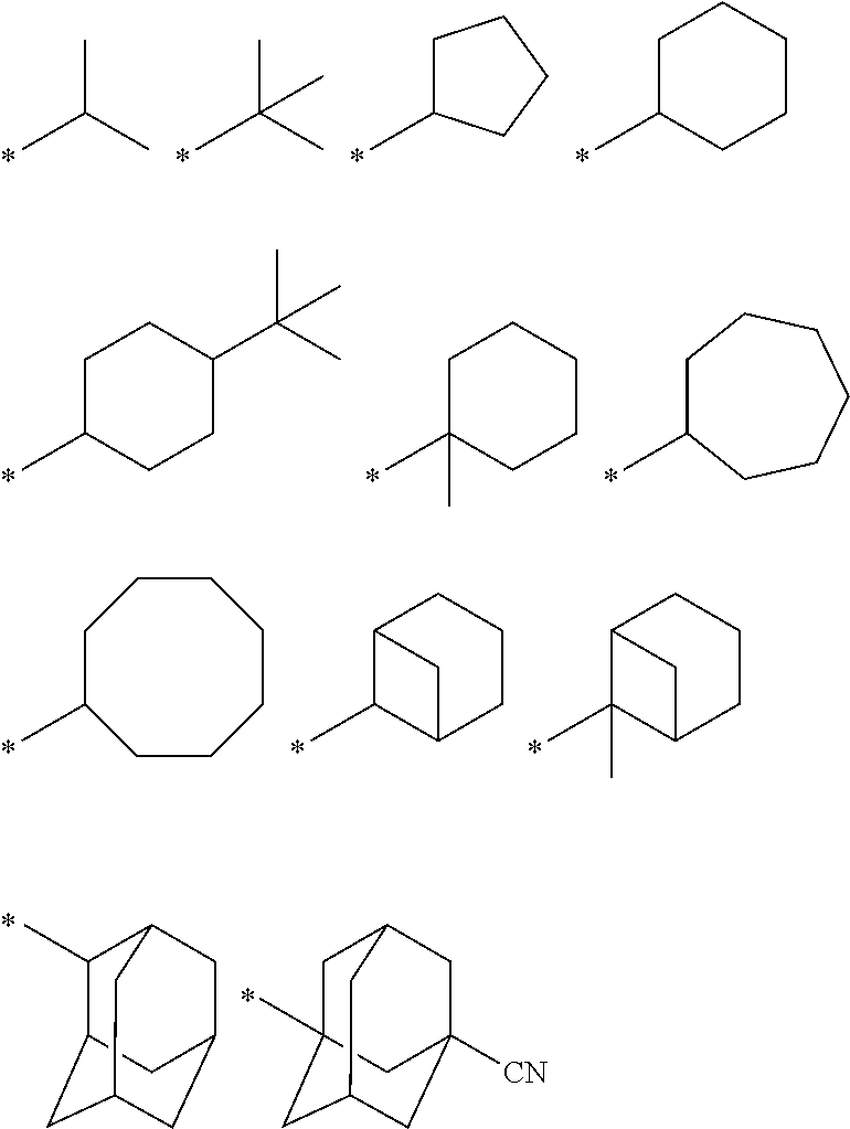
CC(C)C.CC(C)(C)C.C1C(C)CCC1.C1(C)CCCCC1.C1(C)CCC(C(C)(C)C)CC1.C1(C)(C)CCCCC1.C1(C)CCCCCC1.C1C(C)CCCCCC1.C12C(C)C(CCC1)C2.C12C(C)(C)C(CCC1)C2.C1(C)C2CC3CC(CC1C3)C2.C1C2(C)CC3CC([CN])(CC1C3)C2
